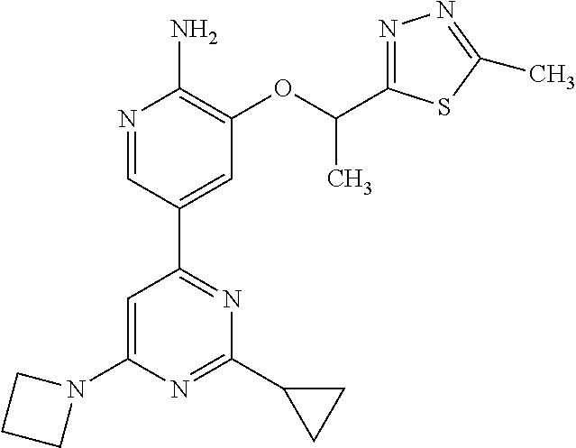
N1=CC(C2=NC(C3CC3)=NC(N3CCC3)=C2)=CC(OC(C)C2=NN=C(C)S2)=C1N
